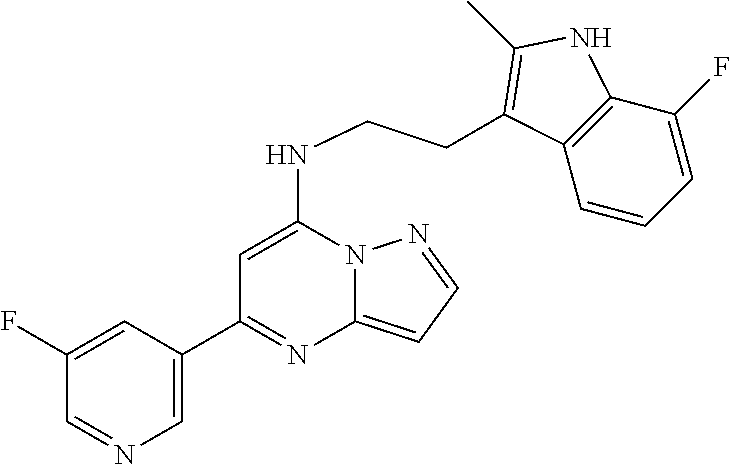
C1(C2=NC3=CC=NN3C(NCCC3=C(C)NC4=C3C=CC=C4F)=C2)=CN=CC(F)=C1
